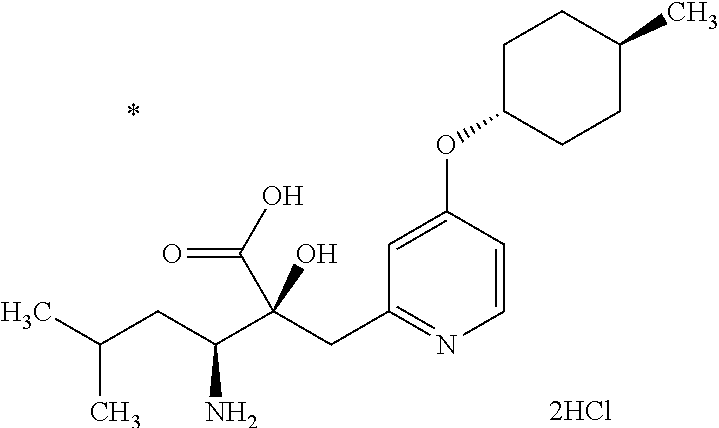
C1=CC(OC2CCC(C)CC2)=CC(CC(C(CC(C)C)N)(C(O)=O)O)=N1
